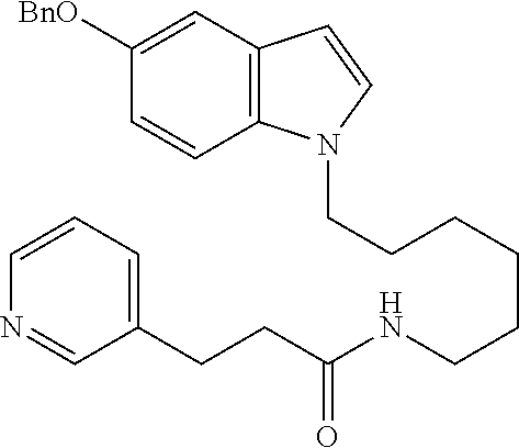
C(CCCCCNC(CCC1=CC=CN=C1)=O)N1C2=C(C=C1)C=C([BnO])C=C2
